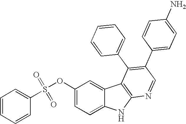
C1=CC=CC=C1S(OC1=CC=C2C(=C1)C1=C(N2)N=CC(C2=CC=C(N)C=C2)=C1C1=CC=CC=C1)(=O)=O
